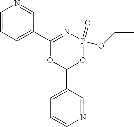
C1=CC=C(C2=NP(=O)(OCC)OC(C3=CC=CN=C3)O2)C=N1
